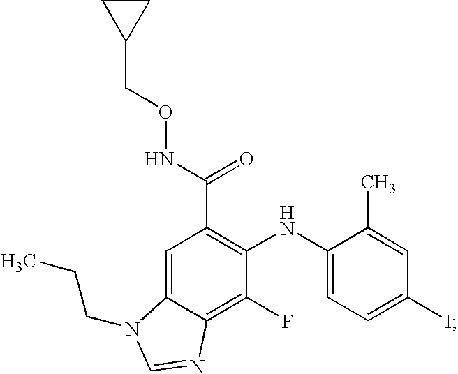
C1=C2C(=C(F)C(NC3=CC=C(I)C=C3C)=C1C(NOCC1CC1)=O)N=CN2CCC
